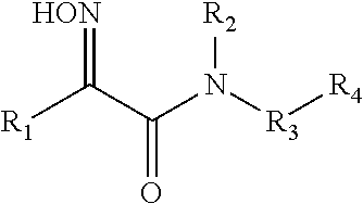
[R1]C(C(N([R2])[R3][R4])=O)=[HON]
